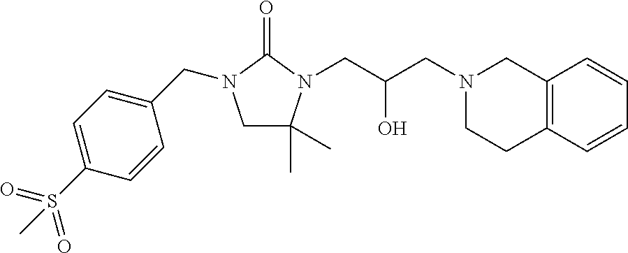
C1C(C)(C)N(CC(CN2CCC3=C(C2)C=CC=C3)O)C(=O)N1CC1=CC=C(S(=O)(=O)C)C=C1
